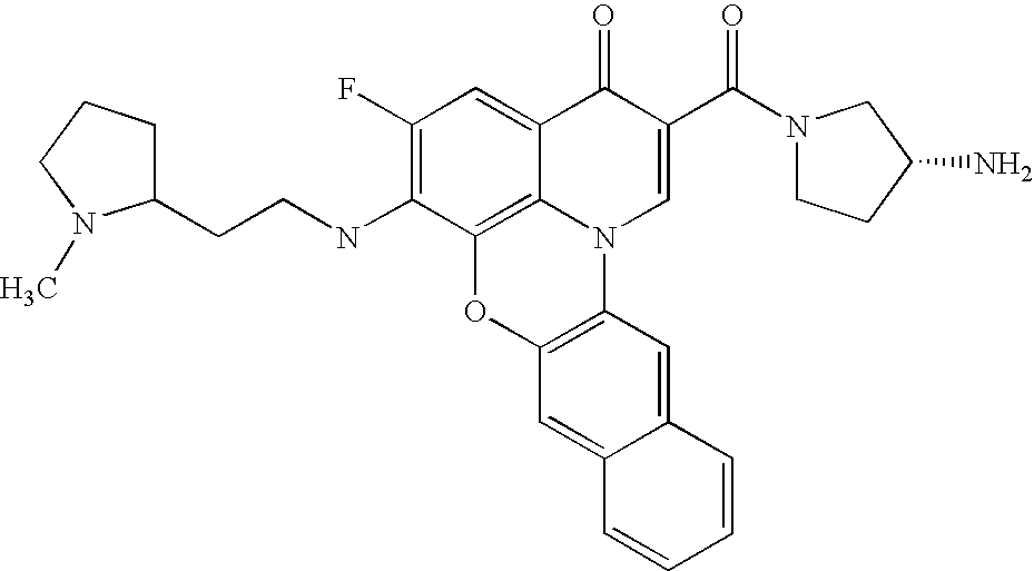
C12=C3C(=CC(F)=C1NCCC1CCCN1C)C(=O)C(C(=O)N1CCC(N)C1)=CN3C1=C(O2)C=C2C(=C1)C=CC=C2
